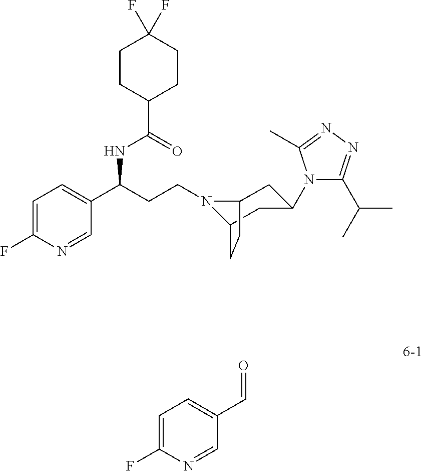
N1(CCC(C2=CC=C(F)N=C2)NC(C2CCC(F)(F)CC2)=O)C2CC(N3C(C(C)C)=NN=C3C)CC1CC2.C(C1=CC=C(F)N=C1)=O
